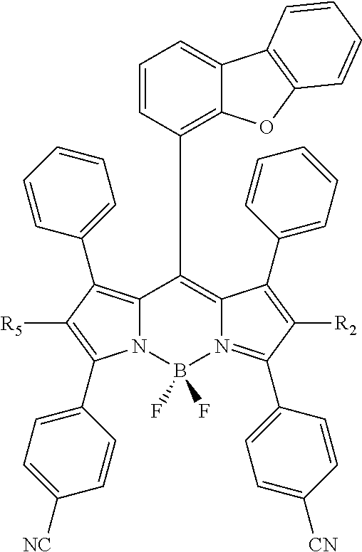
N12C(=C(C3=CC=CC=C3)C([R5])=C1C1=CC=C([NC])C=C1)C(C1=C3C(=CC=C1)C1=C(O3)C=CC=C1)=C1N(=C(C3=CC=C([CN])C=C3)C([R2])=C1C1=CC=CC=C1)B2(F)F
